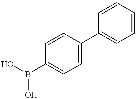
OB(O)C1=CC=C(C2=CC=CC=C2)C=C1
